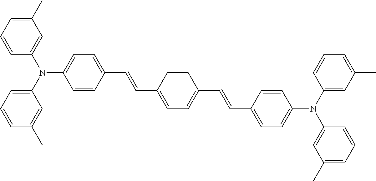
C1(C)=CC=CC(N(C2=CC=CC(C)=C2)C2=CC=C(C=CC3=CC=C(C=CC4=CC=C(N(C5=CC(C)=CC=C5)C5=CC(C)=CC=C5)C=C4)C=C3)C=C2)=C1
